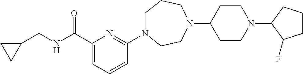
C1N(C2=NC(C(NCC3CC3)=O)=CC=C2)CCN(C2CCN(C3CCCC3F)CC2)CC1
